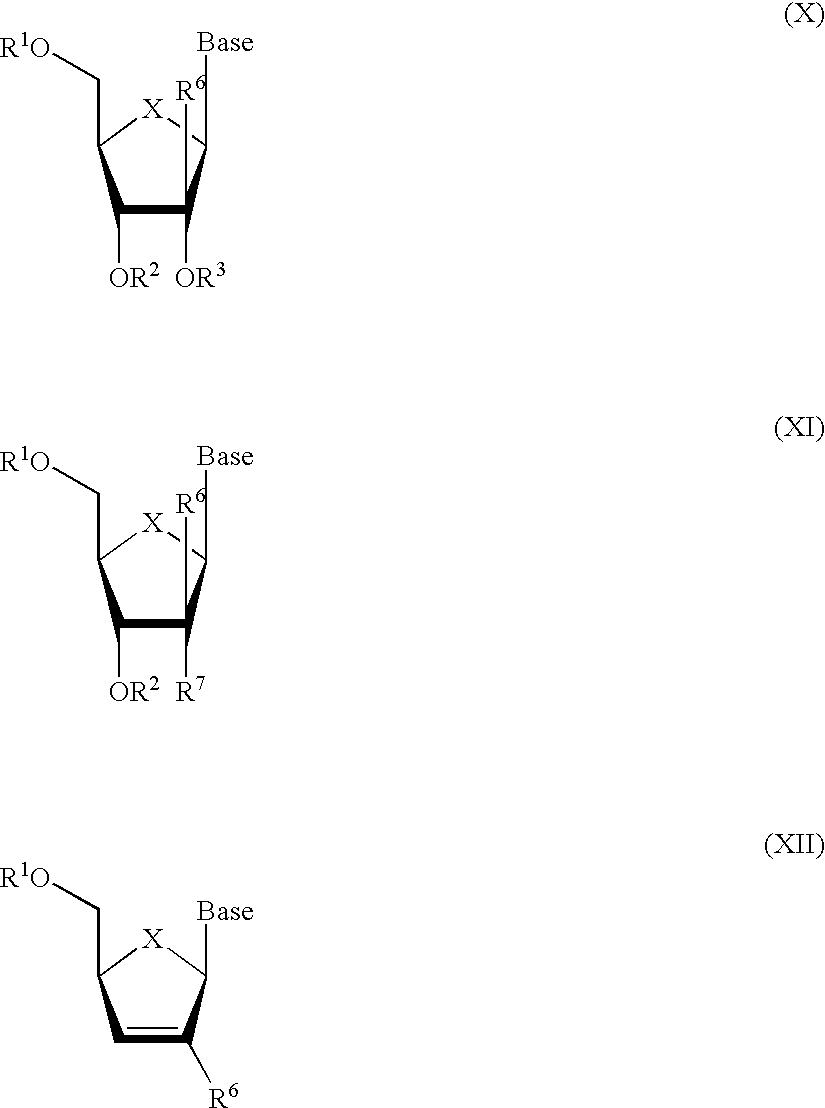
C1([OR2])C([OR3])([R6])C([Base])[X]C1C[R1O].C1([OR2])C([R6])([R7])C([Base])[X]C1C[R1O].C1=C([R6])C([Base])[X]C1C[R1O]
